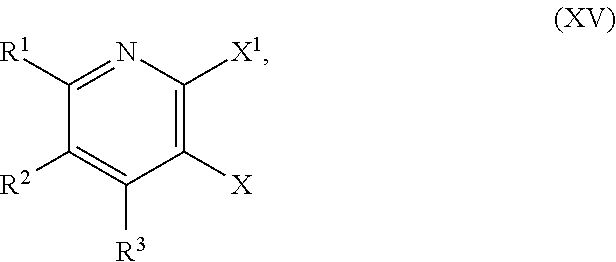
C1([R1])=NC([X1])=C([X])C([R3])=C1[R2]
